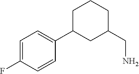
C1=C(F)C=CC(C2CC(CN)CCC2)=C1
